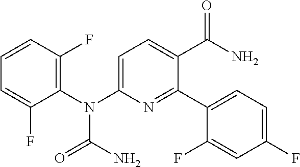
C1(N(C2=CC=C(C(N)=O)C(C3=CC=C(F)C=C3F)=N2)C(N)=O)=C(F)C=CC=C1F
